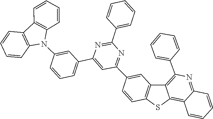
C12=C(C=CC=C1)N(C1=CC(C3=CC(C4=CC5=C(SC6=C7C=CC=CC7=NC(C7=CC=CC=C7)=C56)C=C4)=NC(C4=CC=CC=C4)=N3)=CC=C1)C1=C2C=CC=C1
